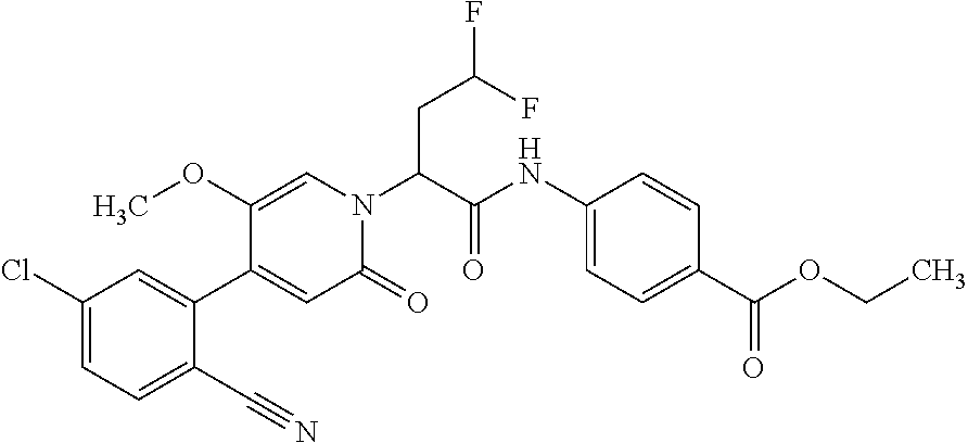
ClC1=CC=C(C#N)C(C2=CC(=O)N(C(C(NC3=CC=C(C(=O)OCC)C=C3)=O)CC(F)F)C=C2OC)=C1
